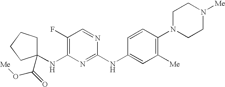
C1(NC2=CC([Me])=C(N3CCN([Me])CC3)C=C2)=NC(NC2(C(=O)O[Me])CCCC2)=C(F)C=N1
